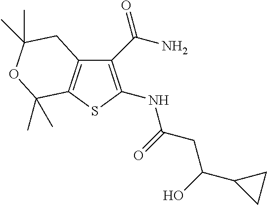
C12=C(SC(NC(=O)CC(C3CC3)O)=C1C(N)=O)C(C)(C)OC(C)(C)C2
